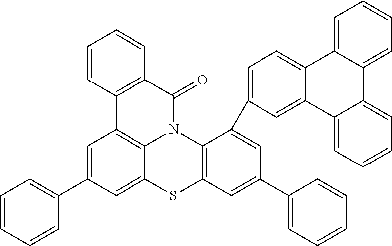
C1=C(C2=CC(C3=CC=CC=C3)=CC3=C2N2C4=C(C=C(C5=CC=CC=C5)C=C4S3)C3=C(C2=O)C=CC=C3)C=C2C(=C1)C1=CC=CC=C1C1=CC=CC=C21
